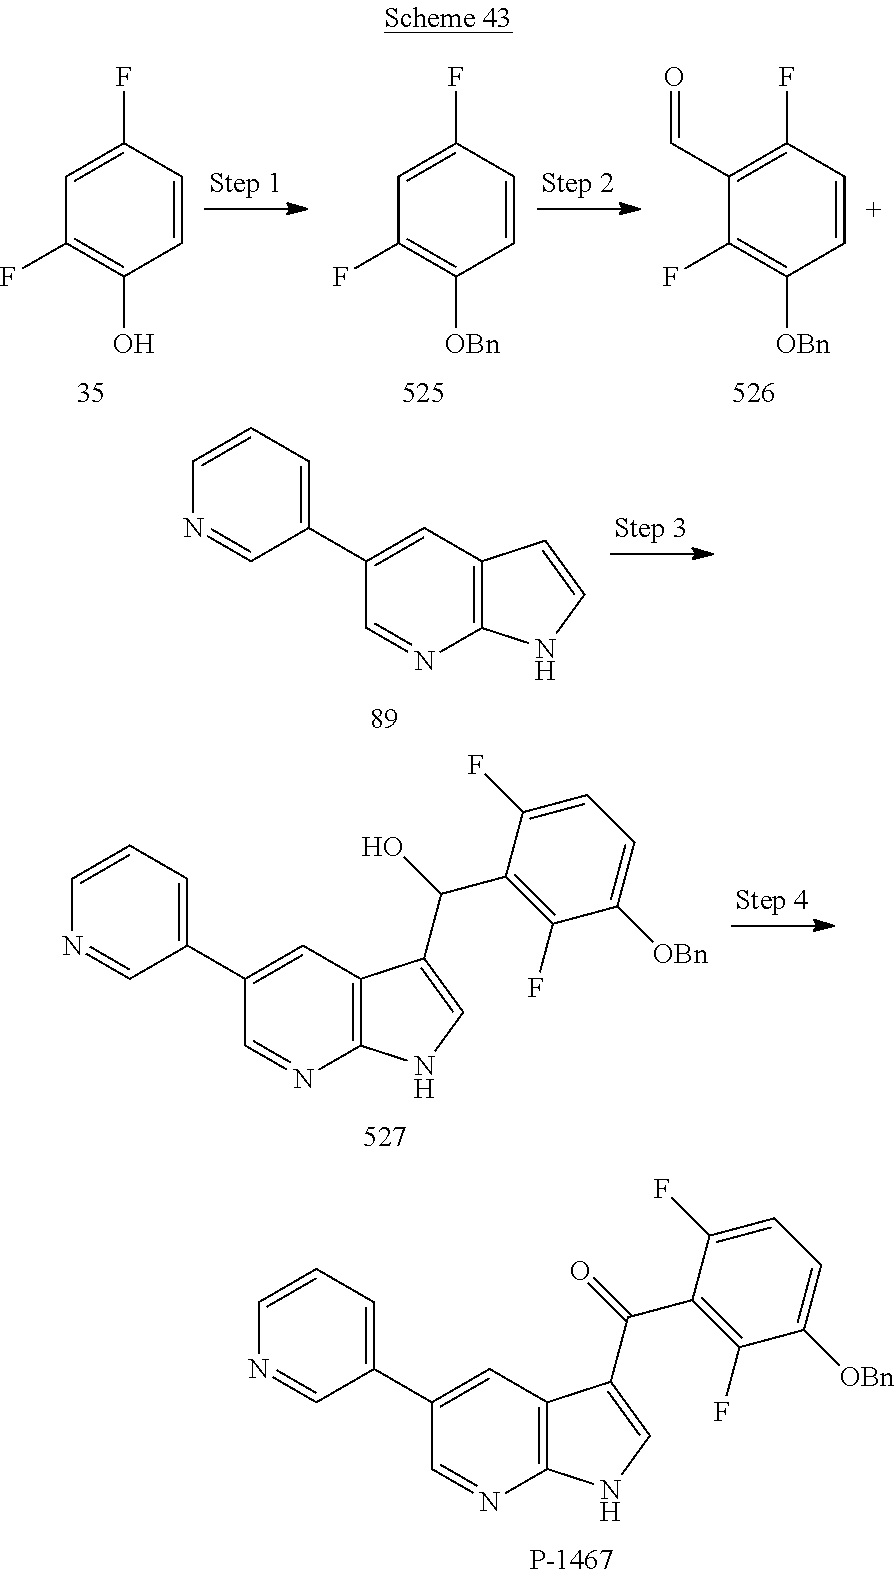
C1=CC(F)=CC(F)=C1O.C1=CC(F)=CC(F)=C1[OBn].C1=CC(F)=C(C=O)C(F)=C1[OBn].C12=C(C=C(C3=CC=CN=C3)C=N1)C=CN2.C12=C(C=C(C3=CC=CN=C3)C=N1)C(C(O)C1=C(F)C([OBn])=CC=C1F)=CN2.C12=C(C=C(C3=CC=CN=C3)C=N1)C(C(=O)C1=C(F)C([OBn])=CC=C1F)=CN2
